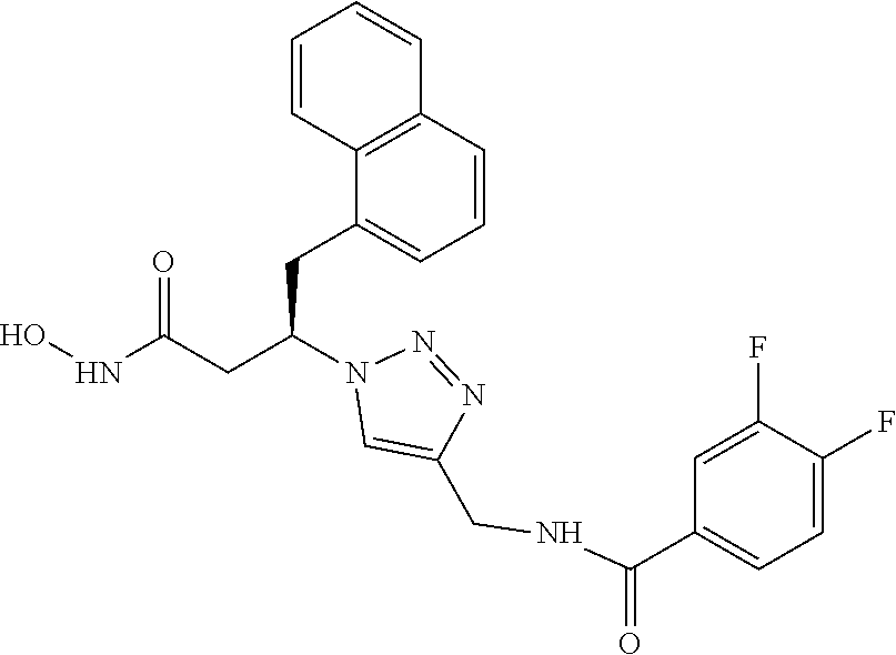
ONC(CC(N1C=C(CNC(C2=CC=C(F)C(F)=C2)=O)N=N1)CC1=CC=CC2=C1C=CC=C2)=O
